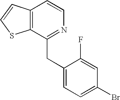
C1(CC2=NC=CC3=C2SC=C3)=CC=C(Br)C=C1F
